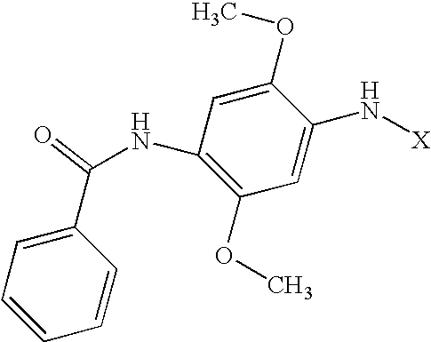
C1=CC=CC(C(NC2=C(OC)C=C(N[X])C(OC)=C2)=O)=C1
